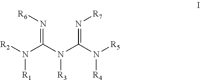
[R2]N(C(N(C(N([R5])[R4])=N[R7])[R3])=N[R6])[R1]
